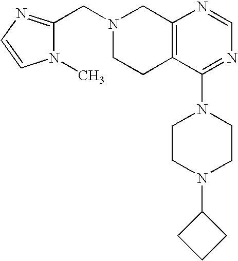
C1(CN2CCC3=C(C2)N=CN=C3N2CCN(C3CCC3)CC2)=NC=CN1C
